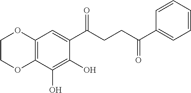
C12=C(C(O)=C(O)C(C(CCC(C3=CC=CC=C3)=O)=O)=C1)OCCO2
